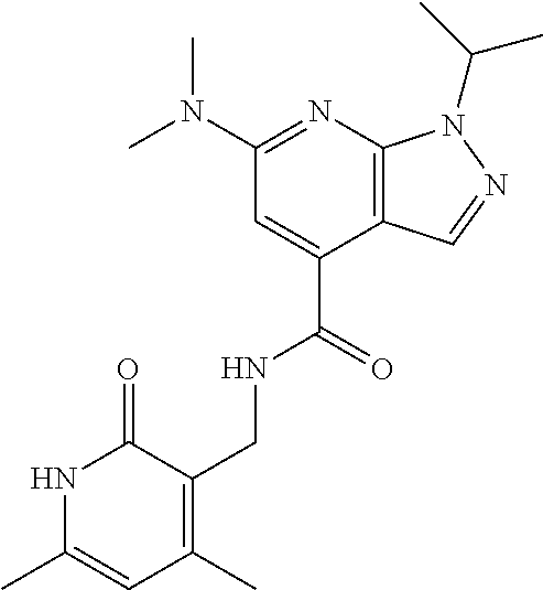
C(C1=CC(N(C)C)=NC2=C1C=NN2C(C)C)(=O)NCC1=C(C)C=C(C)NC1=O
